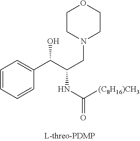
C1=CC=CC(C(C(CN2CCOCC2)NC(=O)[(C8H16)CH3])O)=C1
